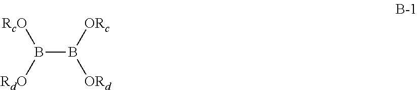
B(B([ORc])[ORd])([RdO])[RcO]
